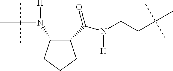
C1(C(N([H])CCC(C)(C)C)=O)C(N([H])C(C)(C)C)CCC1
